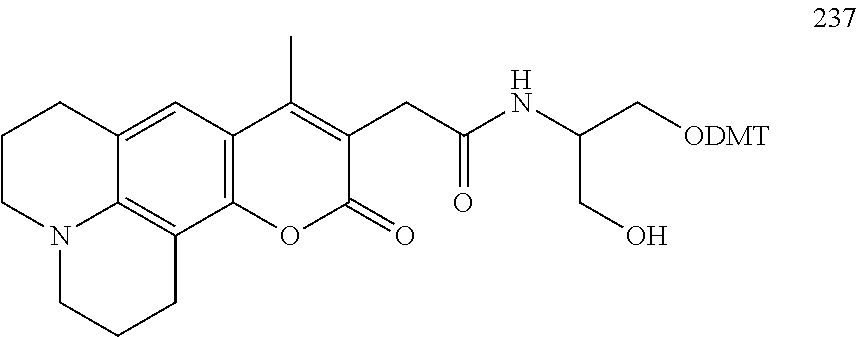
C1CN2C3=C(C4=C(C=C3C1)C(C)=C(CC(NC(C[ODMT])CO)=O)C(=O)O4)CCC2
